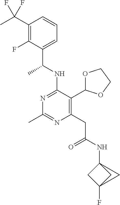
N1=C(NC(C)C2=CC=CC(C(C)(F)F)=C2F)C(C2OCCO2)=C(CC(=O)NC23CC(F)(C2)C3)N=C1C
